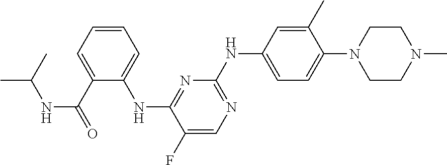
C1=CC=C(C(=O)NC(C)C)C(NC2=NC(NC3=CC=C(N4CCN(C)CC4)C(C)=C3)=NC=C2F)=C1
